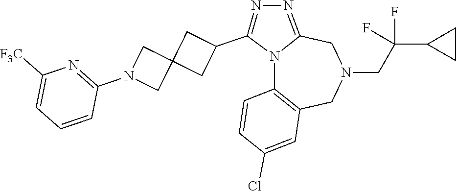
N12C3=C(CN(CC(C4CC4)(F)F)CC1=NN=C2C1CC2(C1)CN(C1=NC([F3C])=CC=C1)C2)C=C(Cl)C=C3
